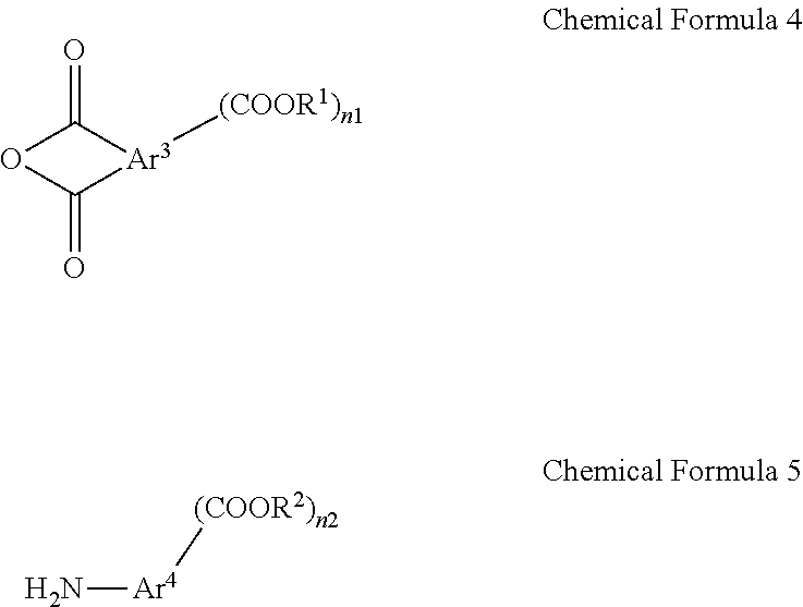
C1(=O)[Ar3]([(COOR1)n1])C(=O)O1.N[Ar4][(COOR2)n2]
